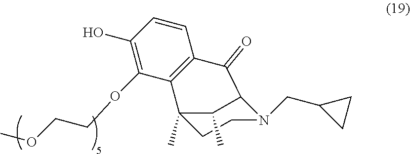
C1(O)=C(OCCOC)C2=C(C=C1)C(=O)C1N(CC3CC3)CCC2(C)C1C
